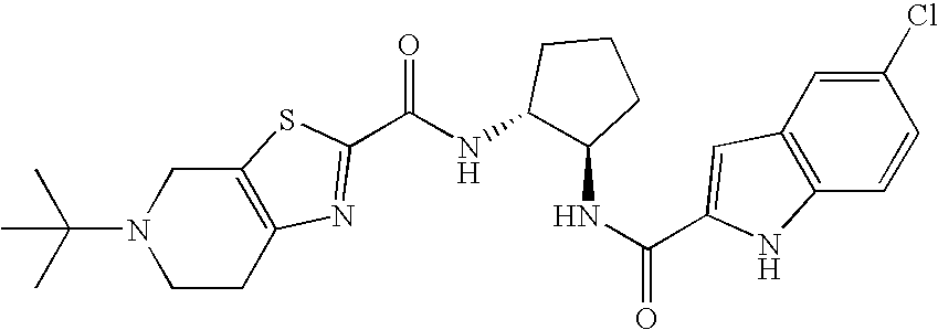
N1(C(C)(C)C)CCC2=C(C1)SC(C(NC1C(NC(=O)C3=CC4=C(C=CC(Cl)=C4)N3)CCC1)=O)=N2
